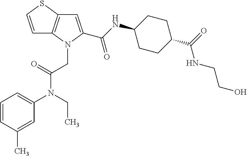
C1=CSC2=C1N(CC(N(C1=CC=CC(C)=C1)CC)=O)C(C(NC1CCC(C(=O)NCCO)CC1)=O)=C2
